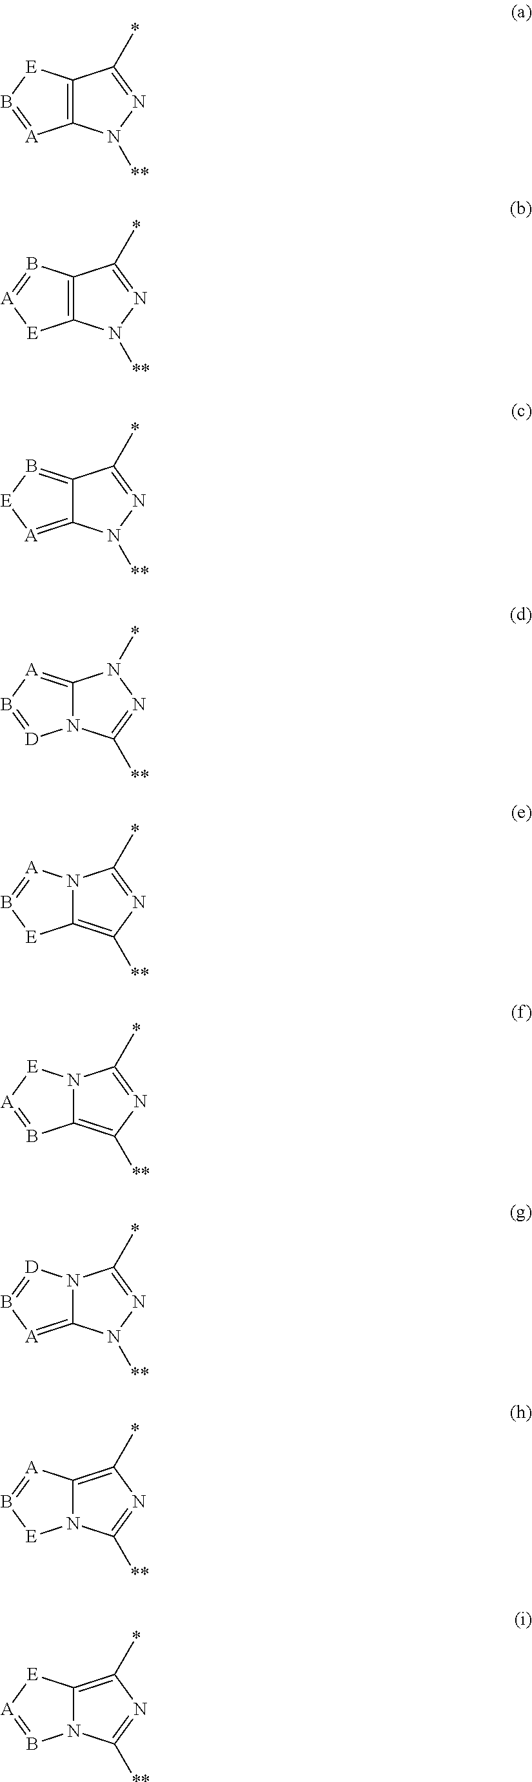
C12=C(N([**])N=C1*)[A]=B[E]2.C12=C(N([**])N=C1*)[E][A]=B2.C12=B[E][A]=C1N([**])N=C2*.C12=[A]B=[D]N1C([**])=NN2*.N12C(=C([**])N=C1*)[E]B=[A]2.N12C(=C([**])N=C1*)B=[A][E]2.N12C(=[A]B=[D]1)N([**])N=C2*.C12=C(*)N=C([**])N1[E]B=[A]2.C12=C(*)N=C([**])N1B=[A][E]2
